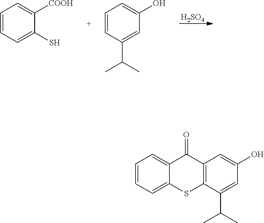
[H2SO4].C1=CC=C(S)C([COOH])=C1.C1=CC(C(C)C)=CC(O)=C1.C12=C(C(C(C)C)=CC(O)=C1)SC1=CC=CC=C1C2=O
